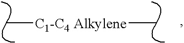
C[C1-C4 Alkylene]C
